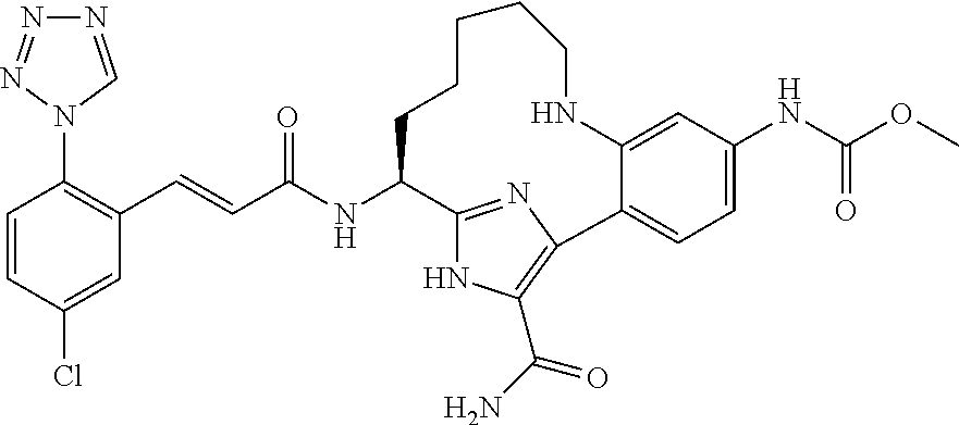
C1=CC(Cl)=CC(C=CC(NC2C3=NC(=C(C(N)=O)N3)C3=CC=C(NC(OC)=O)C=C3NCCCCC2)=O)=C1N1C=NN=N1
